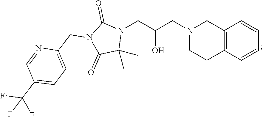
C12=C(C=CC=C1)CCN(CC(CN1C(=O)N(CC3=CC=C(C(F)(F)F)C=N3)C(=O)C1(C)C)O)C2
